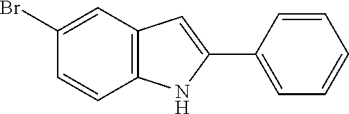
C12=C(C=C(Br)C=C1)C=C(C1=CC=CC=C1)N2
